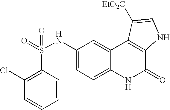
C1(S(=O)(NC2=CC=C3C(=C2)C2=C(C(=O)N3)NC=C2[EtO2C])=O)=C(Cl)C=CC=C1
